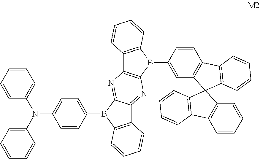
C1=C(N(C2=CC=CC=C2)C2=CC=CC=C2)C=CC(B2C3=C(C4=NC5=C(N=C24)C2=C(B5C4=CC5=C(C=C4)C4=C(C56C5=C(C7=C6C=CC=C7)C=CC=C5)C=CC=C4)C=CC=C2)C=CC=C3)=C1
